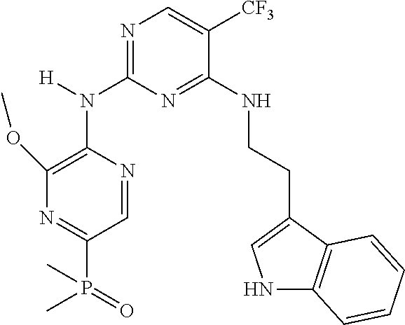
N1=C(N(C2=C(OC)N=C(P(=O)(C)C)C=N2)[H])N=C(NCCC2=CNC3=C2C=CC=C3)C([CF3])=C1
